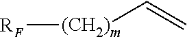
[RF][(CH2)m]C=C
